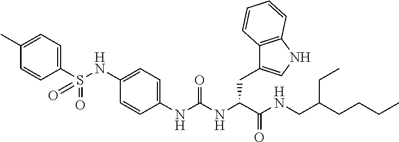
C1(C)=CC=C(S(NC2=CC=C(NC(NC(C(NCC(CCCC)CC)=O)CC3=CNC4=C3C=CC=C4)=O)C=C2)(=O)=O)C=C1
